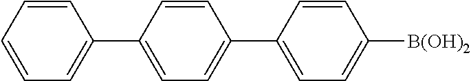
C1=CC([B(OH)2])=CC=C1C1=CC=C(C2=CC=CC=C2)C=C1
